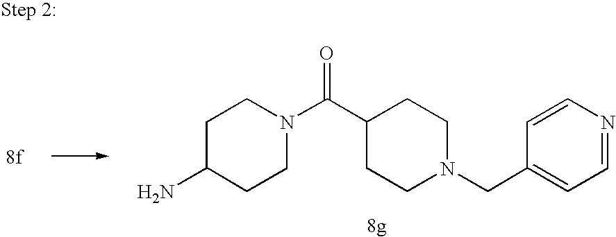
C1=NC=CC(CN2CCC(C(N3CCC(N)CC3)=O)CC2)=C1
